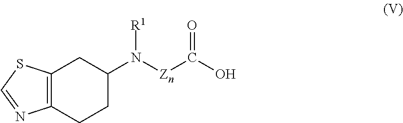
C12=C(CCC(N([Zn]C(O)=O)[R1])C1)N=CS2
